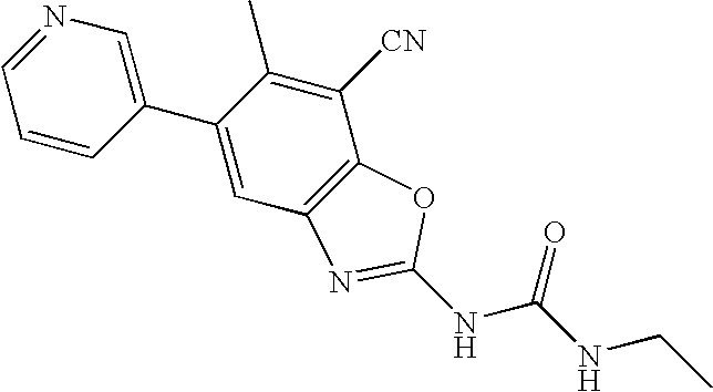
N1=CC=CC(C2=CC3=C(C([CN])=C2C)OC(NC(NCC)=O)=N3)=C1
